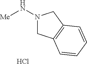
N1(N[Me])CC2=C(C1)C=CC=C2.Cl
